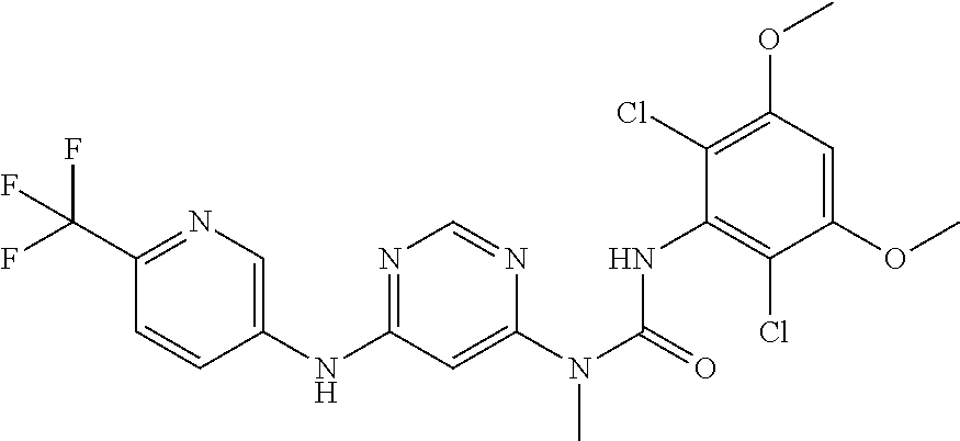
C1=CC(C(F)(F)F)=NC=C1NC1=NC=NC(N(C(=O)NC2=C(Cl)C(OC)=CC(OC)=C2Cl)C)=C1
